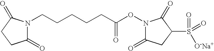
C1(=O)N(CCCCCC(ON2C(=O)CC(S([O-Na+])(=O)=O)C2=O)=O)C(=O)CC1
